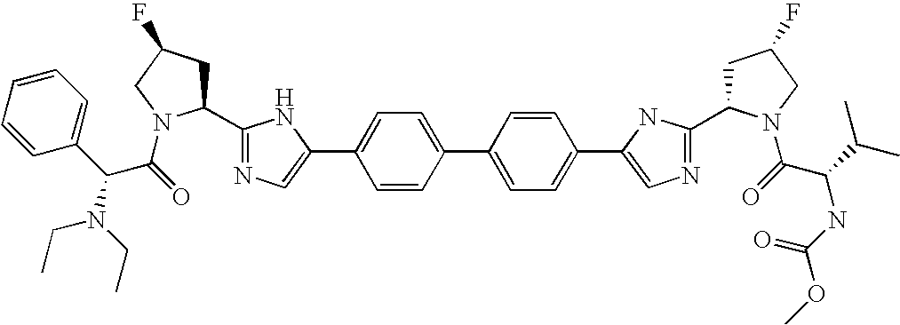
C1=CC(C2=CC=C(C3=CN=C(C4CC(F)CN4C(=O)C(NC(=O)OC)C(C)C)N3)C=C2)=CC=C1C1=CN=C(C2CC(F)CN2C(C(C2=CC=CC=C2)N(CC)CC)=O)N1
